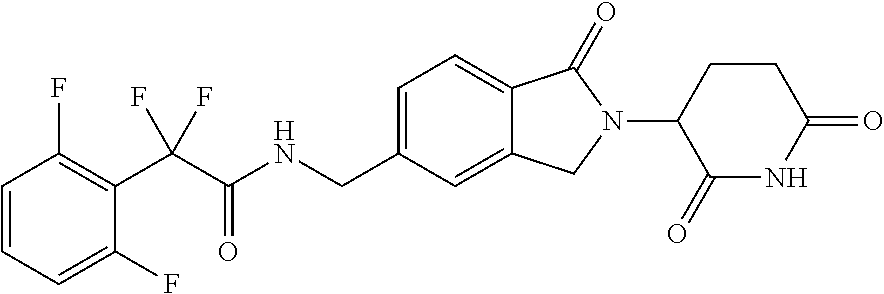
C1=C(CNC(C(C2=C(F)C=CC=C2F)(F)F)=O)C=C2C(=C1)C(=O)N(C1C(=O)NC(=O)CC1)C2
